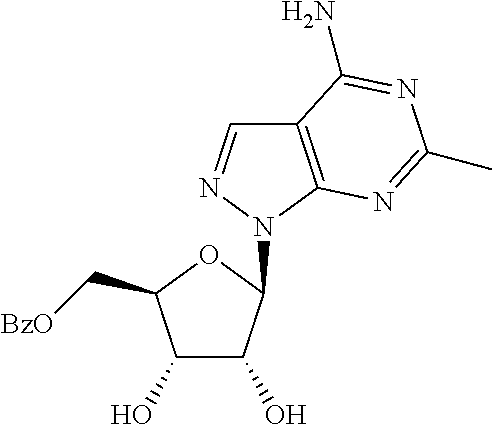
C12=C(N(C3C(O)C(O)C(C[BzO])O3)N=C1)N=C(C)N=C2N
